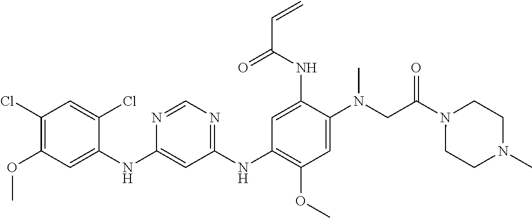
C1(NC2=CC(OC)=C(Cl)C=C2Cl)=CC(NC2=C(OC)C=C(N(CC(N3CCN(C)CC3)=O)C)C(NC(C=C)=O)=C2)=NC=N1
